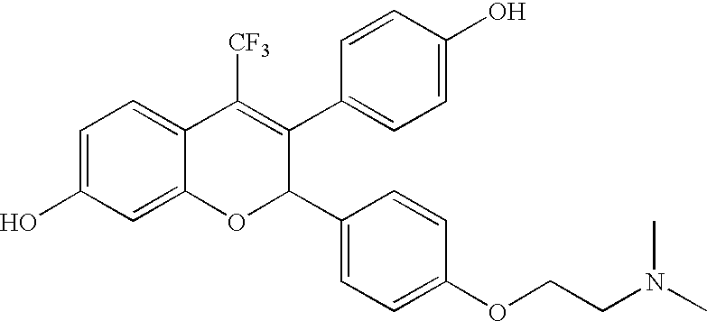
C1=C(O)C=C2C(=C1)C([CF3])=C(C1=CC=C(O)C=C1)C(C1=CC=C(OCCN(C)C)C=C1)O2
